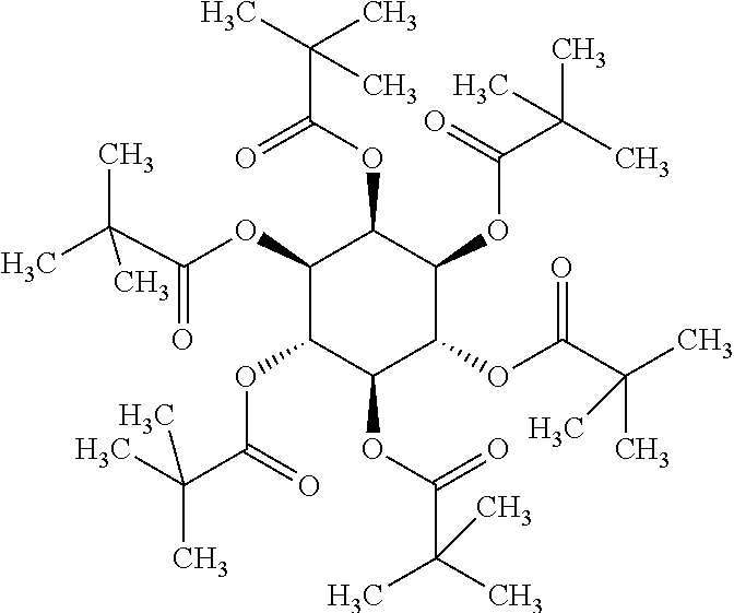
CC(C(OC1C(OC(C(C)(C)C)=O)C(OC(C(C)(C)C)=O)C(OC(C(C)(C)C)=O)C(OC(C(C)(C)C)=O)C1OC(C(C)(C)C)=O)=O)(C)C
